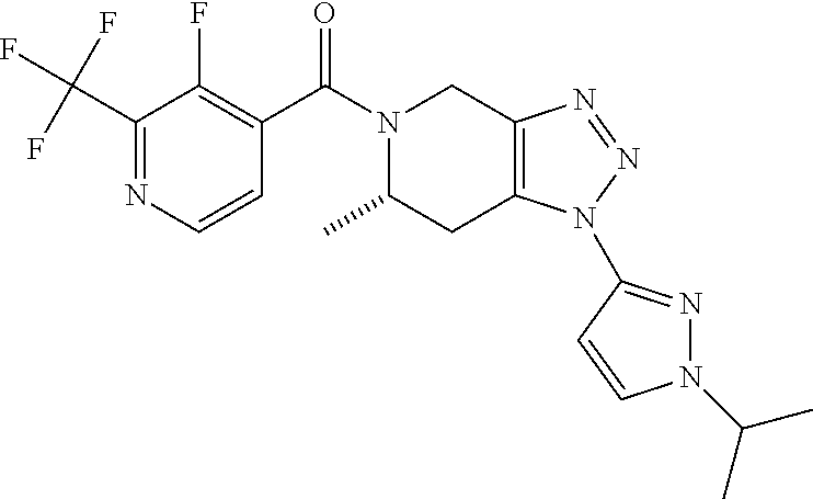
C1(C(F)(F)F)=NC=CC(C(=O)N2C(C)CC3=C(C2)N=NN3C2=NN(C(C)C)C=C2)=C1F
